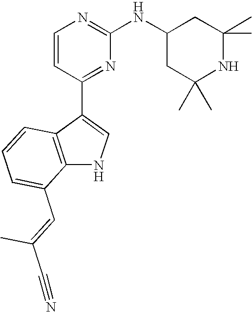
C1=CC(C2=CNC3=C2C=CC=C3C=C(C#N)C)=NC(NC2CC(C)(C)NC(C)(C)C2)=N1
